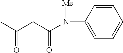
CC(CC(N(C1=CC=CC=C1)[Me])=O)=O
